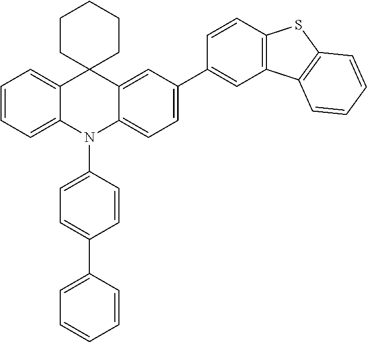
C1=CC=C2C(=C1)C1(C3=CC(C4=CC5=C(C=C4)SC4=C5C=CC=C4)=CC=C3N2C2=CC=C(C3=CC=CC=C3)C=C2)CCCCC1
